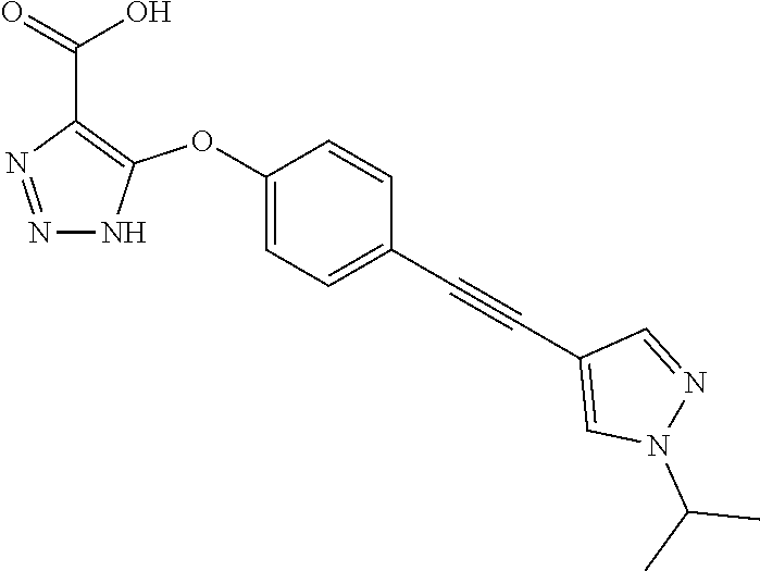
C1(OC2=C(C(=O)O)N=NN2)=CC=C(C#CC2=CN(C(C)C)N=C2)C=C1
